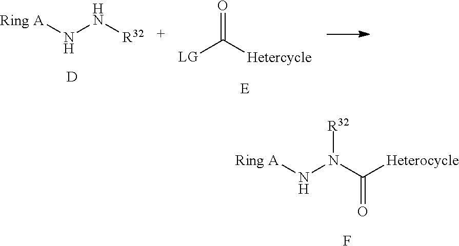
[Ring A]NN[R32].[D].[LG]C([Hetercycle])=O.[E].[Ring A]NN(C([Heterocycle])=O)[R32].F
